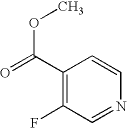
C1(C(=O)OC)=C(F)C=NC=C1
